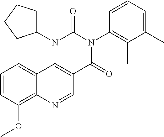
C1=CC(OC)=C2C(=C1)C1=C(C=N2)C(=O)N(C2=C(C)C(C)=CC=C2)C(=O)N1C1CCCC1
